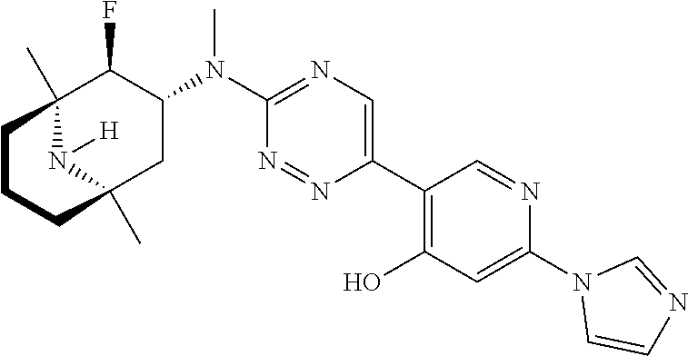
C12(C)N([H])C(C)(CC(N(C3=NC=C(C4=C(O)C=C(N5C=CN=C5)N=C4)N=N3)C)C1F)CCC2
